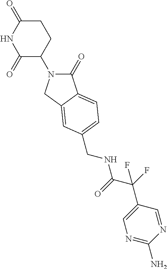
C1(=O)N(C2CCC(=O)NC2=O)CC2=CC(CNC(C(F)(C3=CN=C(N)N=C3)F)=O)=CC=C12
